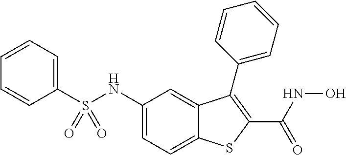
C1(S(NC2=CC=C3C(=C2)C(C2=CC=CC=C2)=C(C(NO)=O)S3)(=O)=O)=CC=CC=C1
